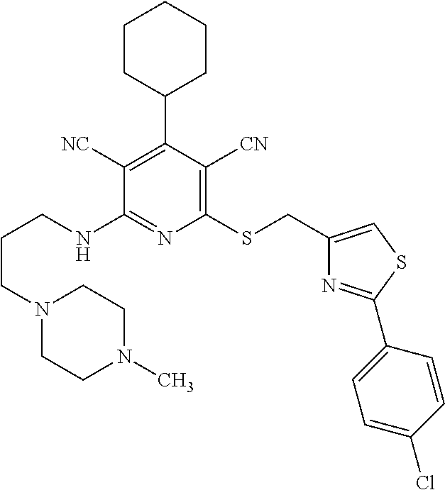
C1([NC])=C(C2CCCCC2)C([CN])=C(SCC2=CSC(C3=CC=C(Cl)C=C3)=N2)N=C1NCCCN1CCN(C)CC1
